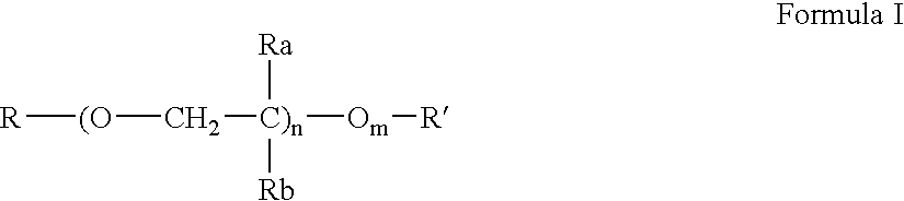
[R][(O]C[C)n]([Om][R])([Ra])[Rb]
